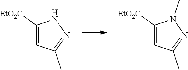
C1([EtO2C])=CC(C)=NN1C.C1([EtO2C])=CC(C)=NN1
